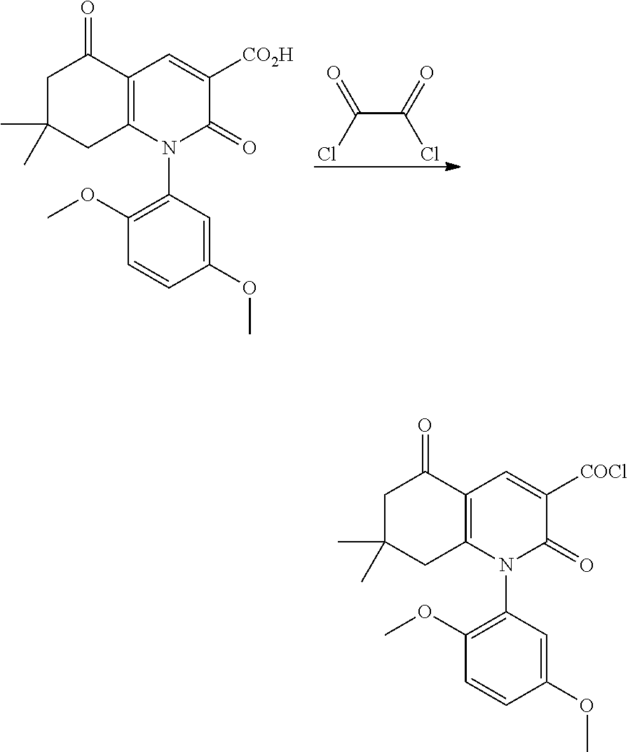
C(C(=O)Cl)(=O)Cl.C12=C(N(C3=C(OC)C=CC(OC)=C3)C(=O)C([CO2H])=C1)CC(C)(C)CC2=O.C12=C(N(C3=C(OC)C=CC(OC)=C3)C(=O)C([COCl])=C1)CC(C)(C)CC2=O
